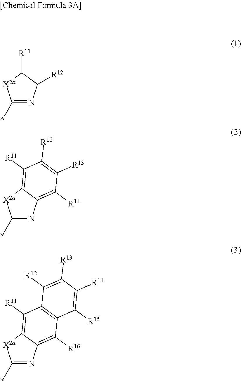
C1(*)=NC([R12])C([R11])[X2a]1.C1(*)=NC2=C([R14])C([R13])=C([R12])C([R11])=C2[X2a]1.C1(*)=NC2=C([R16])C3=C(C([R11])=C2[X2a]1)C([R12])=C([R13])C([R14])=C3[R15]
